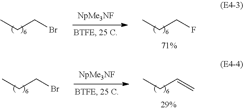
CCCBr.CCCF.CCCBr.CCC=C
